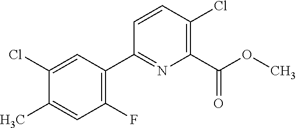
C1=C(C)C(Cl)=CC(C2=NC(C(OC)=O)=C(Cl)C=C2)=C1F
